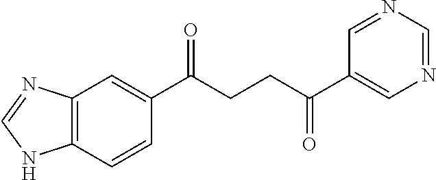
C1(C(CCC(C2=CN=CN=C2)=O)=O)=CC2=C(C=C1)NC=N2
